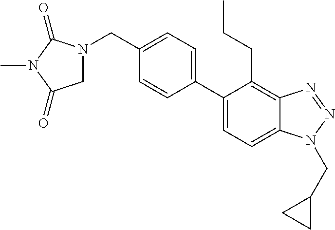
C1=C(C2=CC=C(CN3CC(=O)N(C)C3=O)C=C2)C(CCC)=C2C(=C1)N(CC1CC1)N=N2
